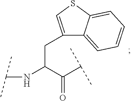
C(NC(C(C(C)C)=O)CC1=CSC2=CC=CC=C12)(C)C
